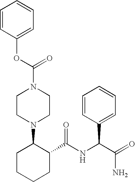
O(C(N1CCN(C2CCCCC2C(NC(C(=O)N)C2=CC=CC=C2)=O)CC1)=O)C1=CC=CC=C1
